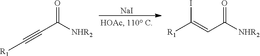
O=C(C#C[R1])[NHR2].O=C(C=C(I)[R1])[NHR2].[NaI]
